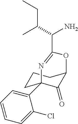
C1(C23CCCC(C2=O)OC(C(N)C(C)CC)=N3)=CC=CC=C1Cl
